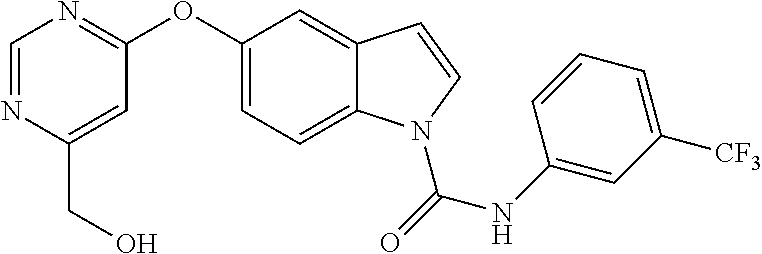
C(C1=CC(OC2=CC=C3C(=C2)C=CN3C(NC2=CC([CF3])=CC=C2)=O)=NC=N1)O
